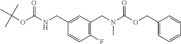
C1=CC(F)=C(CN(C(OCC2=CC=CC=C2)=O)C)C=C1CNC(=O)OC(C)(C)C
